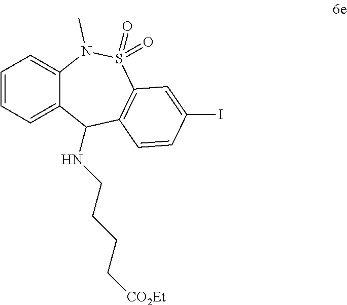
C1=CC=C2C(=C1)N(C)S(=O)(=O)C1=C(C2NCCCC[CO2Et])C=CC(I)=C1
